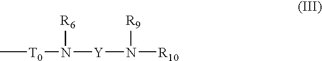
C[T0]N([Y]N([R10])[R9])[R6]
